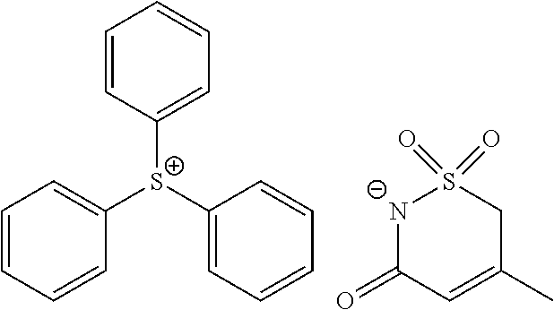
C1=CC([S+](C2=CC=CC=C2)C2=CC=CC=C2)=CC=C1.[N-]1S(=O)(=O)CC(C)=CC1=O
